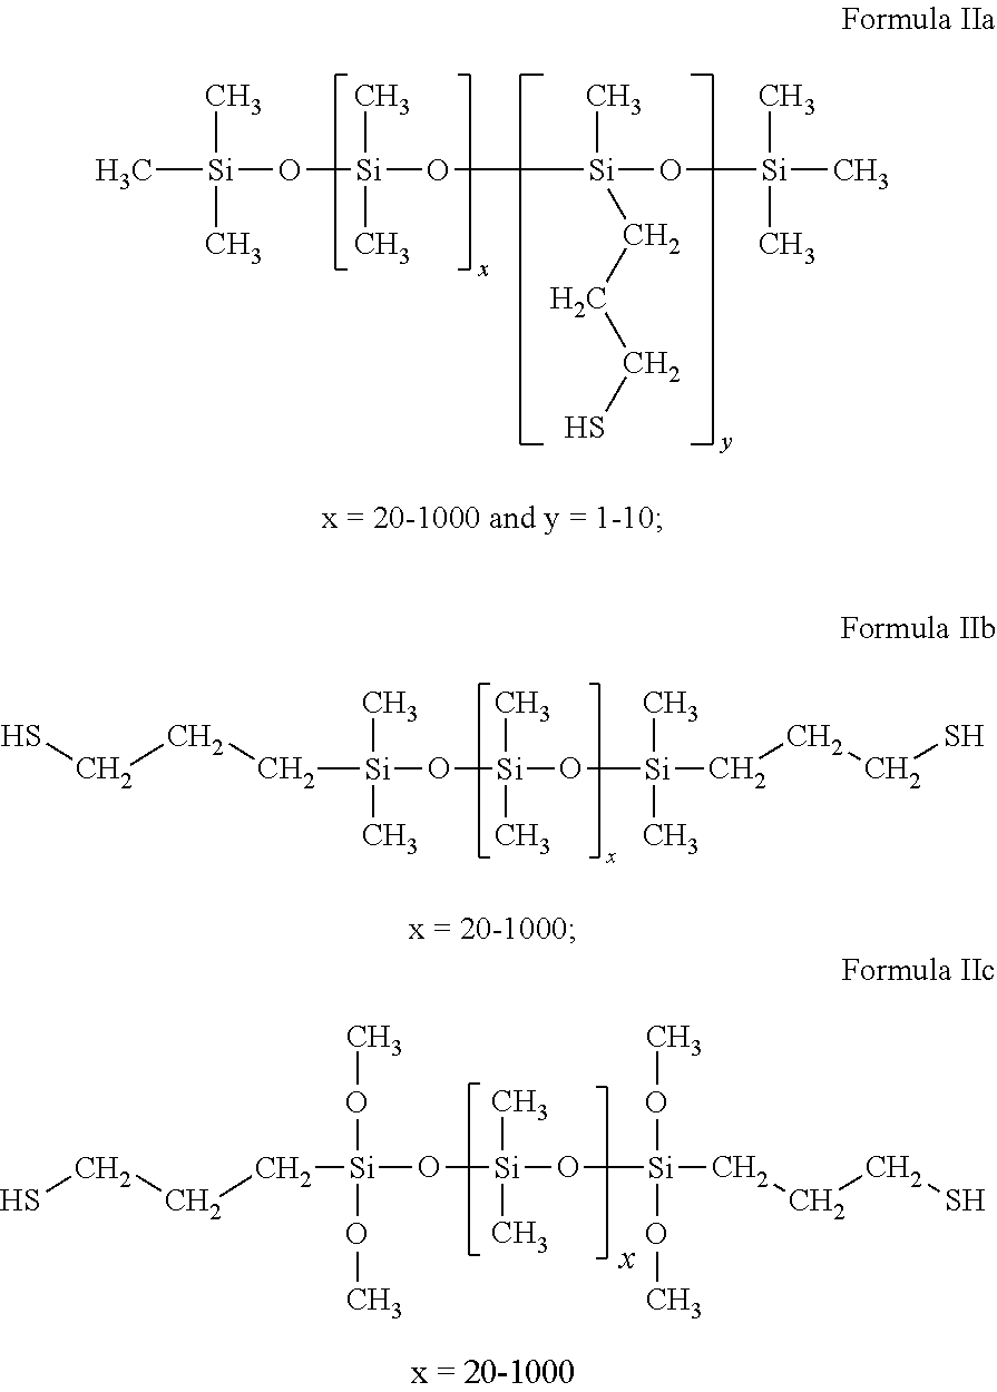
C[Si](O[Si](O[Si](O[Si](C)(C)C)(C)CCCS)(C)C)(C)C.C([Si](O[Si](O[Si](CCCS)(C)C)(C)C)(C)C)CCS.[Si](O[Si](CCCS)(OC)OC)(C)(C)O[Si](OC)(OC)CCCS
